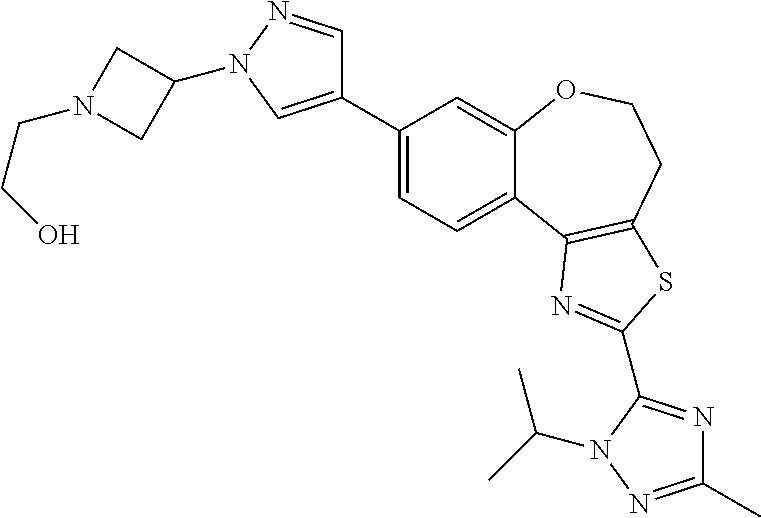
C1=C(C2=CN(C3CN(CCO)C3)N=C2)C=C2C(=C1)C1=C(CCO2)SC(C2=NC(C)=NN2C(C)C)=N1
